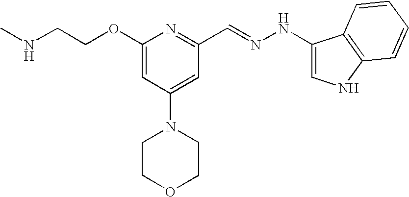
C(COC1=CC(N2CCOCC2)=CC(C=NNC2=CNC3=C2C=CC=C3)=N1)NC
